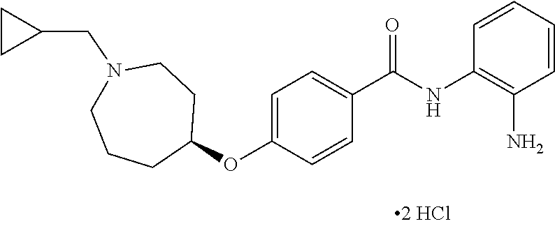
C1=CC=CC(N)=C1NC(C1=CC=C(OC2CCN(CC3CC3)CCC2)C=C1)=O
